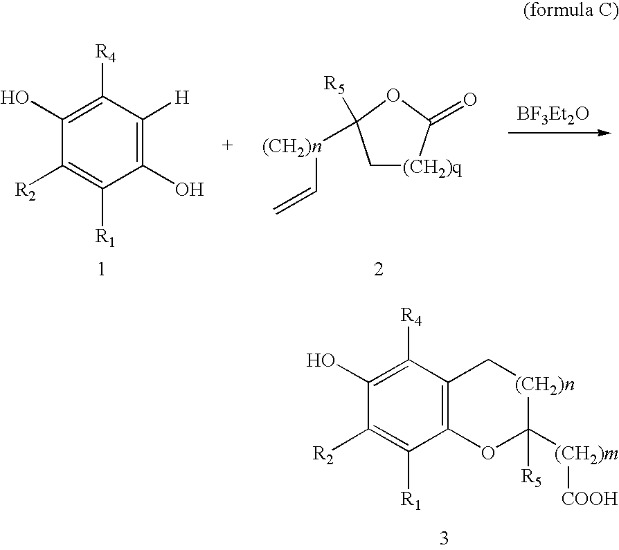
C1(O)=C([H])C([R4])=C(O)C([R2])=C1[R1].C1[(CH2)q]C(=O)OC1([R5])[(CH2)n]C=C.C12=C(OC([(CH2)m][COOH])([R5])[(CH2)n]C1)C([R1])=C([R2])C(O)=C2[R4]
